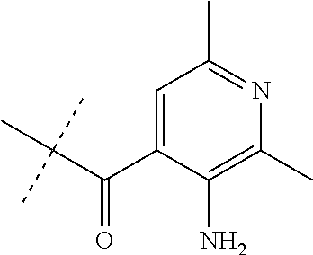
C(C(C)(C)C)(C1=CC(C)=NC(C)=C1N)=O
